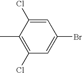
C1(Cl)=C(C)C(Cl)=CC(Br)=C1
